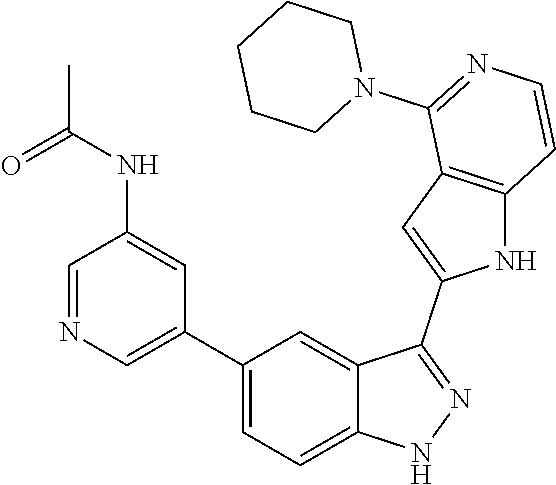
C1(C2=CN=CC(NC(C)=O)=C2)=CC=C2C(=C1)C(C1=CC3=C(N1)C=CN=C3N1CCCCC1)=NN2
